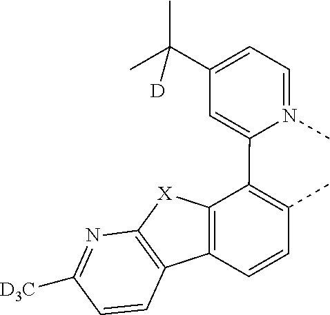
C1=N(C)C(C2=C(C)C=CC3=C2[X]C2=C3C=CC([D3C])=N2)=CC(C(C)(C)[D])=C1
